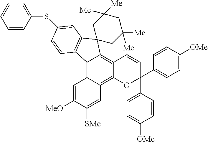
C12=C3C(=C4C(=C1C1(C5=C2C=CC(SC2=CC=CC=C2)=C5)CC([Me])([Me])CC([Me])([Me])C1)C=CC(C1=CC=C([OMe])C=C1)(C1=CC=C([OMe])C=C1)O4)C=C([SMe])C([MeO])=C3
